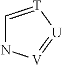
C1=[T][U]=[V]N1
